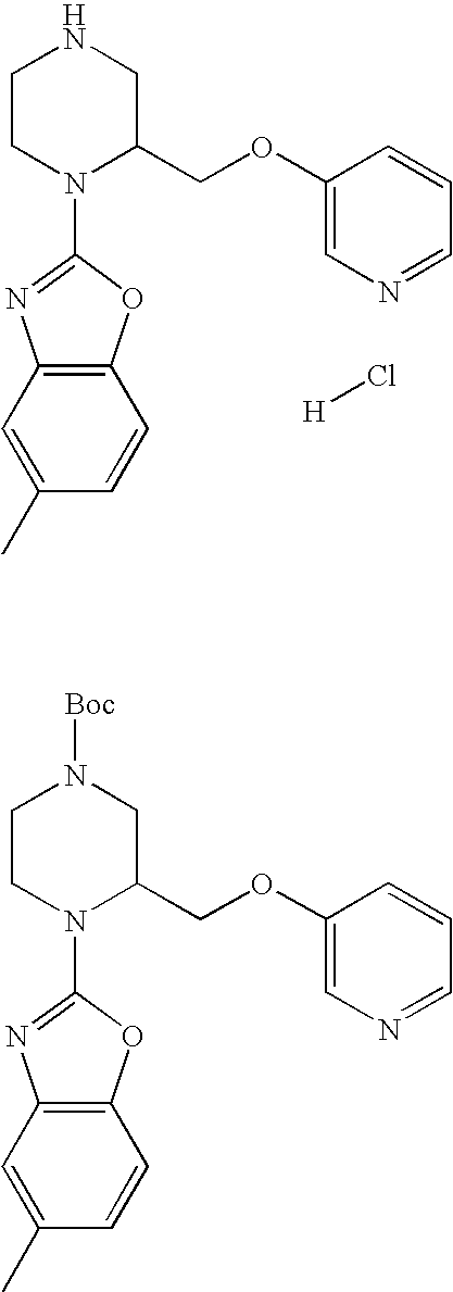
C1CN(C2=NC3=C(O2)C=CC(C)=C3)C(COC2=CN=CC=C2)CN1.[H]Cl.C1CN(C2=NC3=C(O2)C=CC(C)=C3)C(COC2=CN=CC=C2)CN1[Boc]
